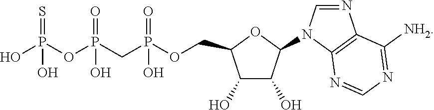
OP(OP(CP(OCC1C(O)C(O)C(N2C=NC3=C2N=CN=C3[NH2])O1)(=O)O)(=O)O)(=S)O
